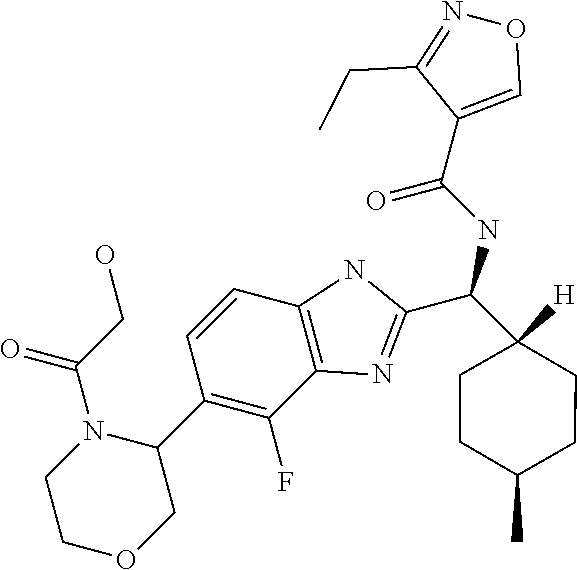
C1([H])(C(NC(C2=CON=C2CC)=O)C2=NC3=C(N2)C=CC(C2N(C(CO)=O)CCOC2)=C3F)CCC(C)CC1
